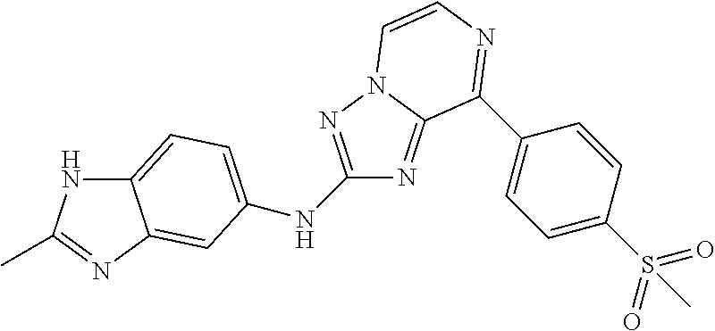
C12=CC=C(NC3=NN4C(=N3)C(C3=CC=C(S(=O)(=O)C)C=C3)=NC=C4)C=C1N=C(C)N2
